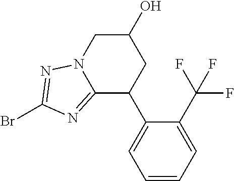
C1(O)CN2C(=NC(Br)=N2)C(C2=CC=CC=C2C(F)(F)F)C1
